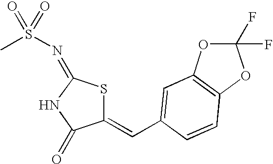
C1(=CC2=CC3=C(OC(F)(F)O3)C=C2)SC(=NS(=O)(=O)C)NC1=O
